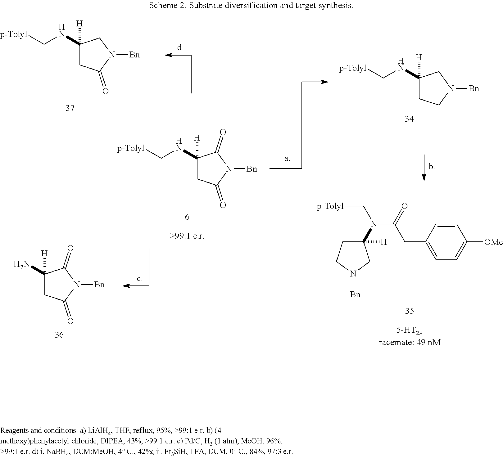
C1(N)([H])CC(=O)N([Bn])C1=O.C1(NC[p-Tolyl])([H])CC(=O)N([Bn])C1.C1(N(C(CC2=CC=C([OMe])C=C2)=O)C[p-Tolyl])([H])CCN([Bn])C1.C1(NC[p-Tolyl])([H])CC(=O)N([Bn])C1=O.C1(NC[p-Tolyl])([H])CCN([Bn])C1
